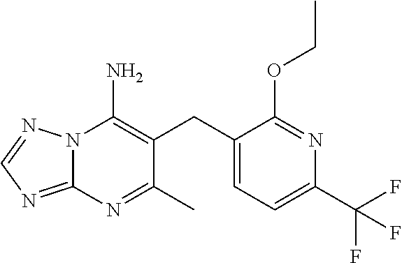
N12C(=NC=N1)N=C(C)C(CC1=CC=C(C(F)(F)F)N=C1OCC)=C2N
